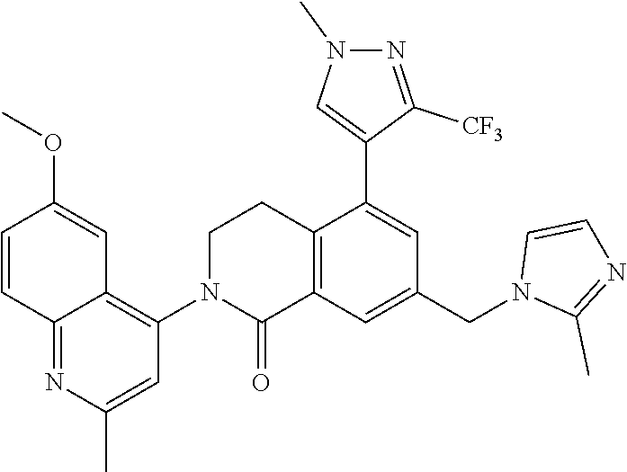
C1=CC2=NC(C)=CC(N3C(=O)C4=C(CC3)C(C3=CN(C)N=C3[CF3])=CC(CN3C(C)=NC=C3)=C4)=C2C=C1OC
